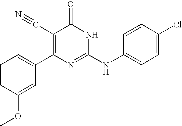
C1(OC)=CC(C2=C(C#N)C(=O)NC(NC3=CC=C(Cl)C=C3)=N2)=CC=C1
